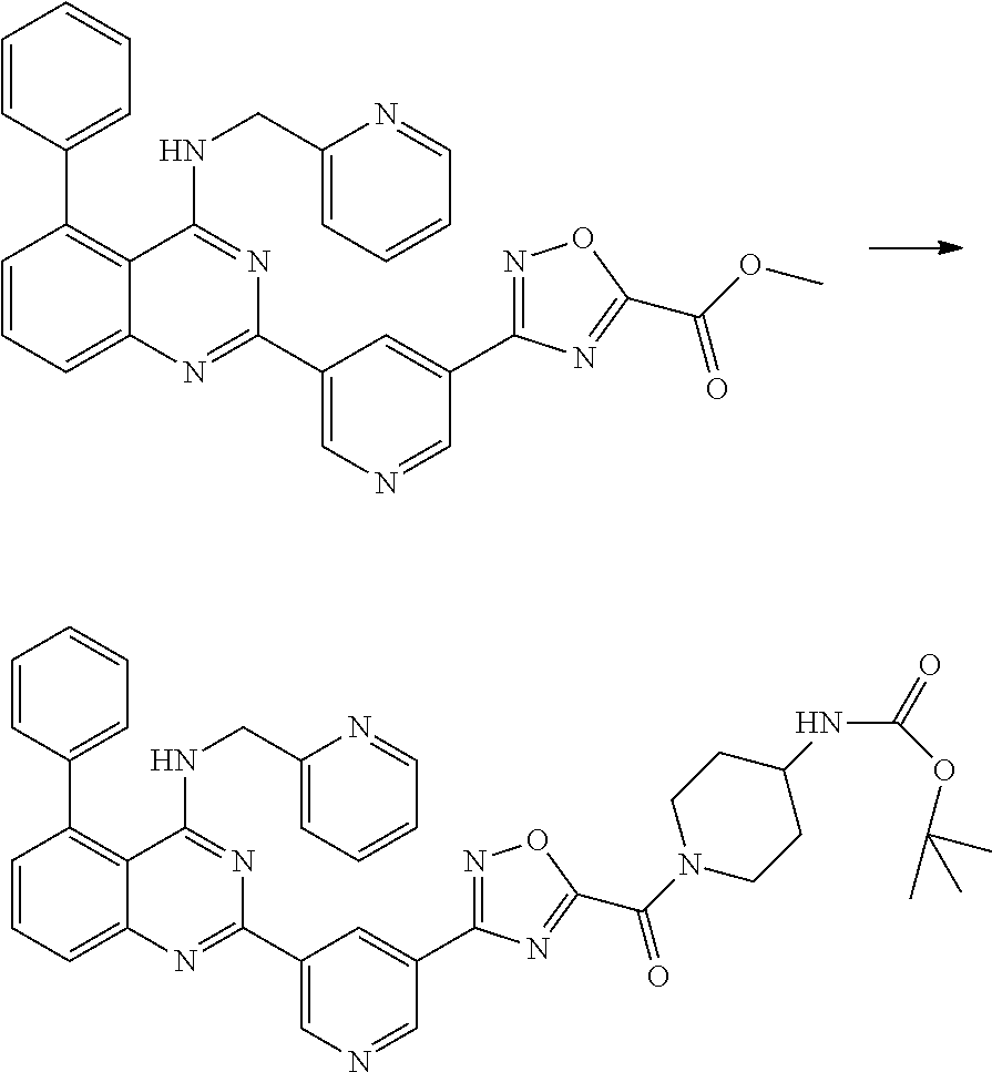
C1=CC=C2C(=C1C1=CC=CC=C1)C(NCC1=CC=CC=N1)=NC(C1=CN=CC(C3=NOC(C(OC)=O)=N3)=C1)=N2.C1=CC=C2C(=C1C1=CC=CC=C1)C(NCC1=CC=CC=N1)=NC(C1=CN=CC(C3=NOC(C(N4CCC(NC(OC(C)(C)C)=O)CC4)=O)=N3)=C1)=N2
